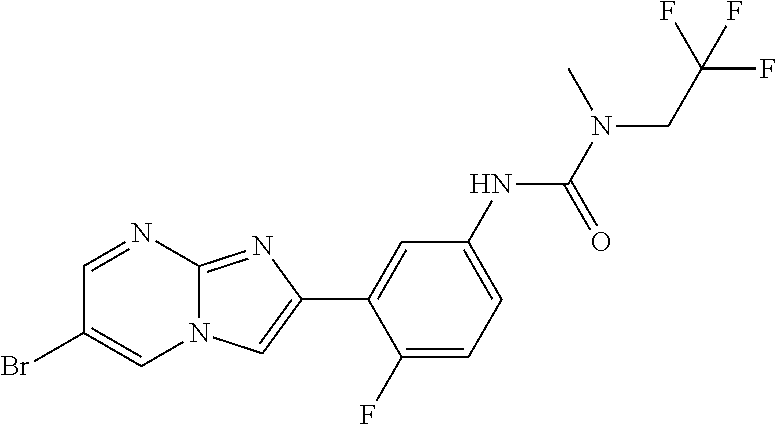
C1=NC2=NC(C3=CC(NC(N(C)CC(F)(F)F)=O)=CC=C3F)=CN2C=C1Br
